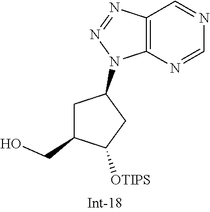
C12=C(N=CN=C1)N(C1CC(CO)C([OTIPS])C1)N=N2
